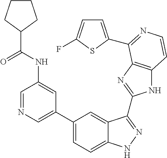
C1(C2=CN=CC(NC(C3CCCC3)=O)=C2)=CC=C2C(=C1)C(C1=NC3=C(N1)C=CN=C3C1=CC=C(F)S1)=NN2
